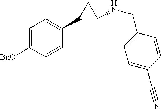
C1=C([BnO])C=CC(C2C(NCC3=CC=C(C#N)C=C3)C2)=C1
